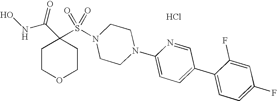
ONC(C1(S(N2CCN(C3=CC=C(C4=CC=C(F)C=C4F)C=N3)CC2)(=O)=O)CCOCC1)=O.Cl
